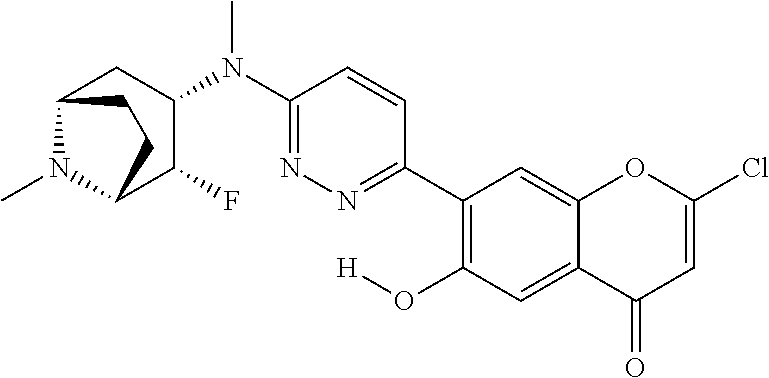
C1(C2=C(O[H])C=C3C(=C2)OC(Cl)=CC3=O)=NN=C(N(C2CC3N(C)C(C2F)CC3)C)C=C1
